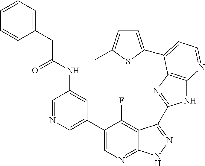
C1=NC=C(C2=CN=C3C(=C2F)C(C2=NC4=C(N2)N=CC=C4C2=CC=C(C)S2)=NN3)C=C1NC(CC1=CC=CC=C1)=O
